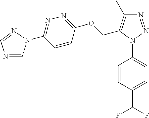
C1=CC(N2N=NC(C)=C2COC2=NN=C(N3C=NC=N3)C=C2)=CC=C1C(F)F
